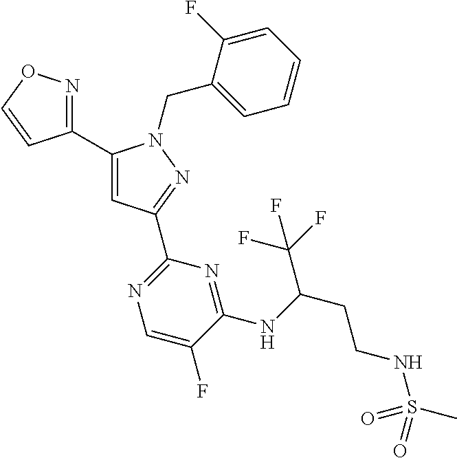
C1(C2=NOC=C2)=CC(C2=NC=C(F)C(NC(CCNS(C)(=O)=O)C(F)(F)F)=N2)=NN1CC1=CC=CC=C1F
